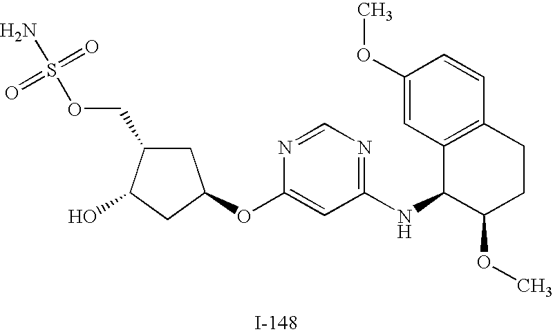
C1C(COS(N)(=O)=O)C(O)CC1OC1=CC(NC2C(OC)CCC3=C2C=C(OC)C=C3)=NC=N1
